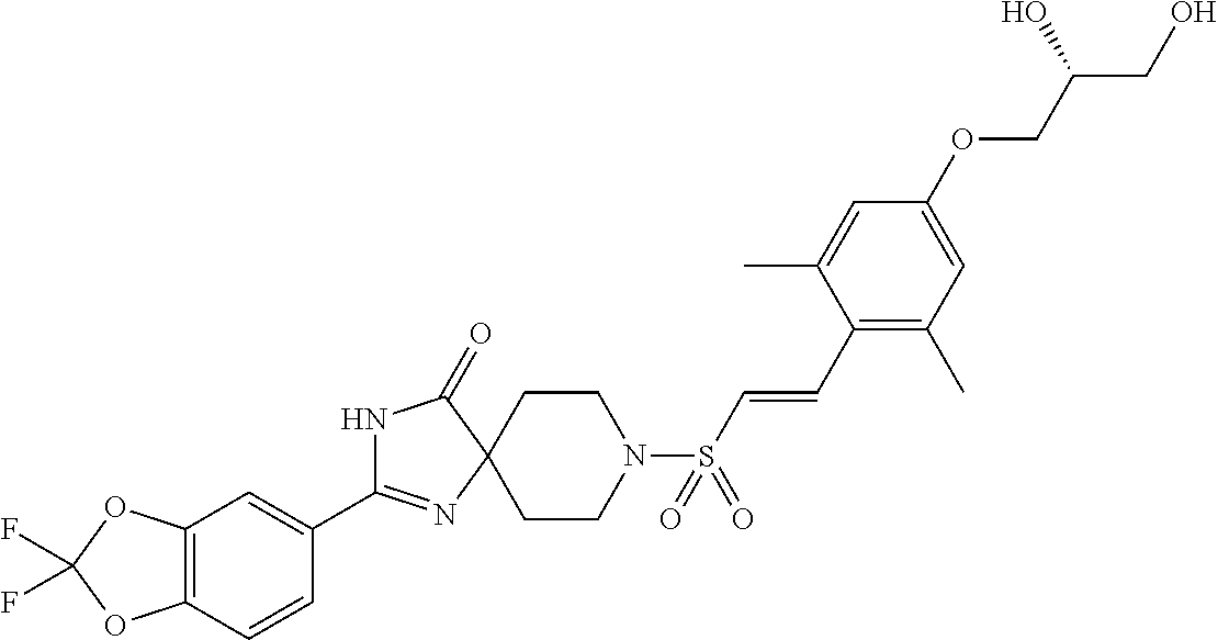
C12=C(C=CC(C3=NC4(C(=O)N3)CCN(S(C=CC3=C(C)C=C(OCC(CO)O)C=C3C)(=O)=O)CC4)=C1)OC(F)(F)O2
